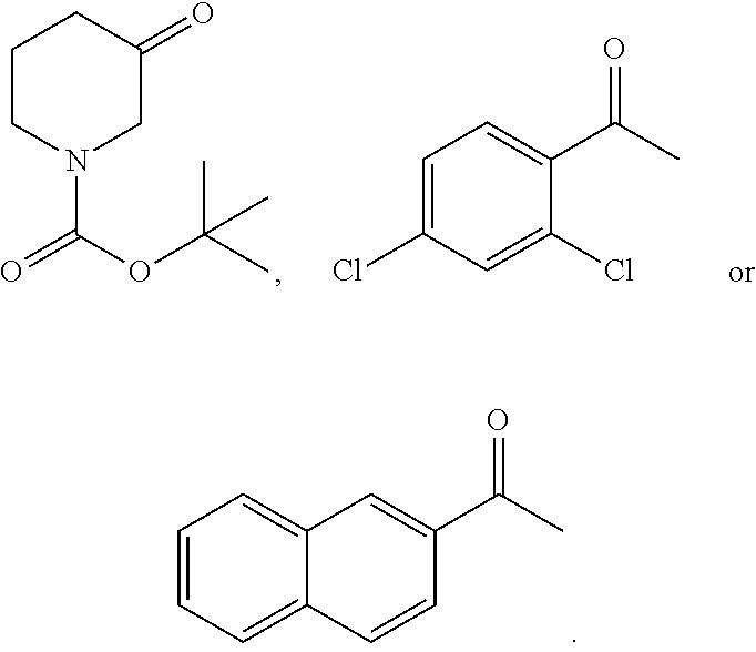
C1CN(C(OC(C)(C)C)=O)CC(=O)C1.C1=C(Cl)C=C(Cl)C(C(C)=O)=C1.C1=CC=C2C(=C1)C=C(C(C)=O)C=C2
